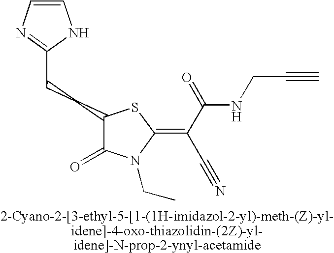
C(CC1C(=O)N(CC)C(=C(C#N)C(NCC#C)=O)S1)C1=NC=CN1
